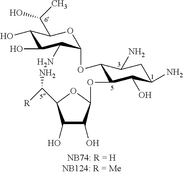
C1(O)C(O)C(N)C(OC2C(OC3C(O)C(O)C(C([R])N)O3)C(O)C(N)CC2N)OC1C(O)C
